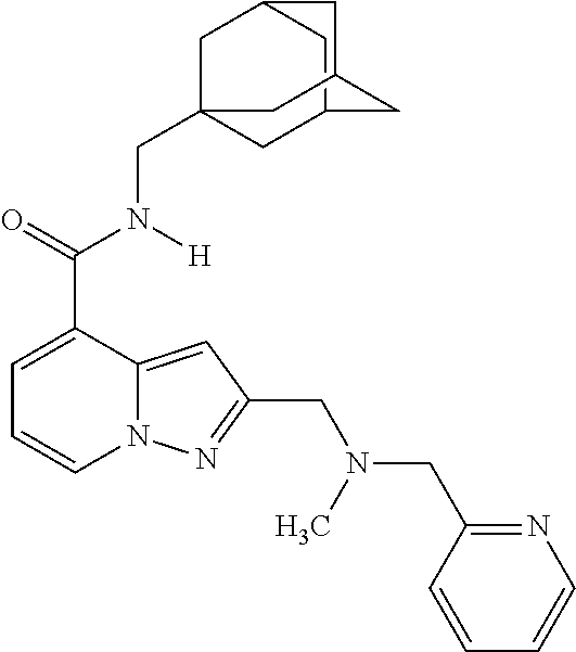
C1=C(C(=O)N([H])CC23CC4CC(C2)CC(C4)C3)C2=CC(CN(CC3=NC=CC=C3)C)=NN2C=C1
